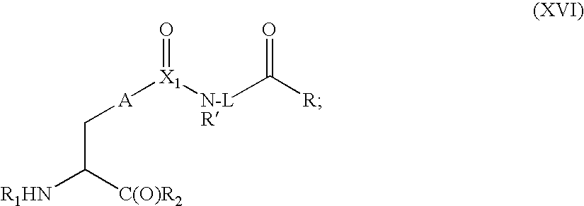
C(C([C(O)R2])[R1HN])[A][X1]([N-L]C([R])=O)=O
